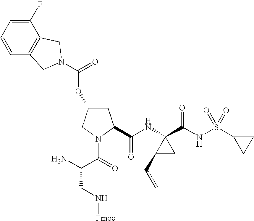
C1C(OC(=O)N2CC3=C(C(F)=CC=C3)C2)CN(C(=O)C(N)CN[Fmoc])C1C(NC1(C(NS(C2CC2)(=O)=O)=O)C(C=C)C1)=O
